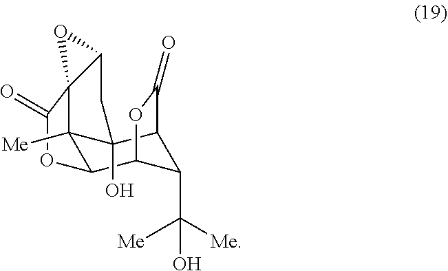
C12([Me])C3C4C(C([Me])([Me])O)C(C1(O)CC1C2(O1)C(=O)O3)C(=O)O4
